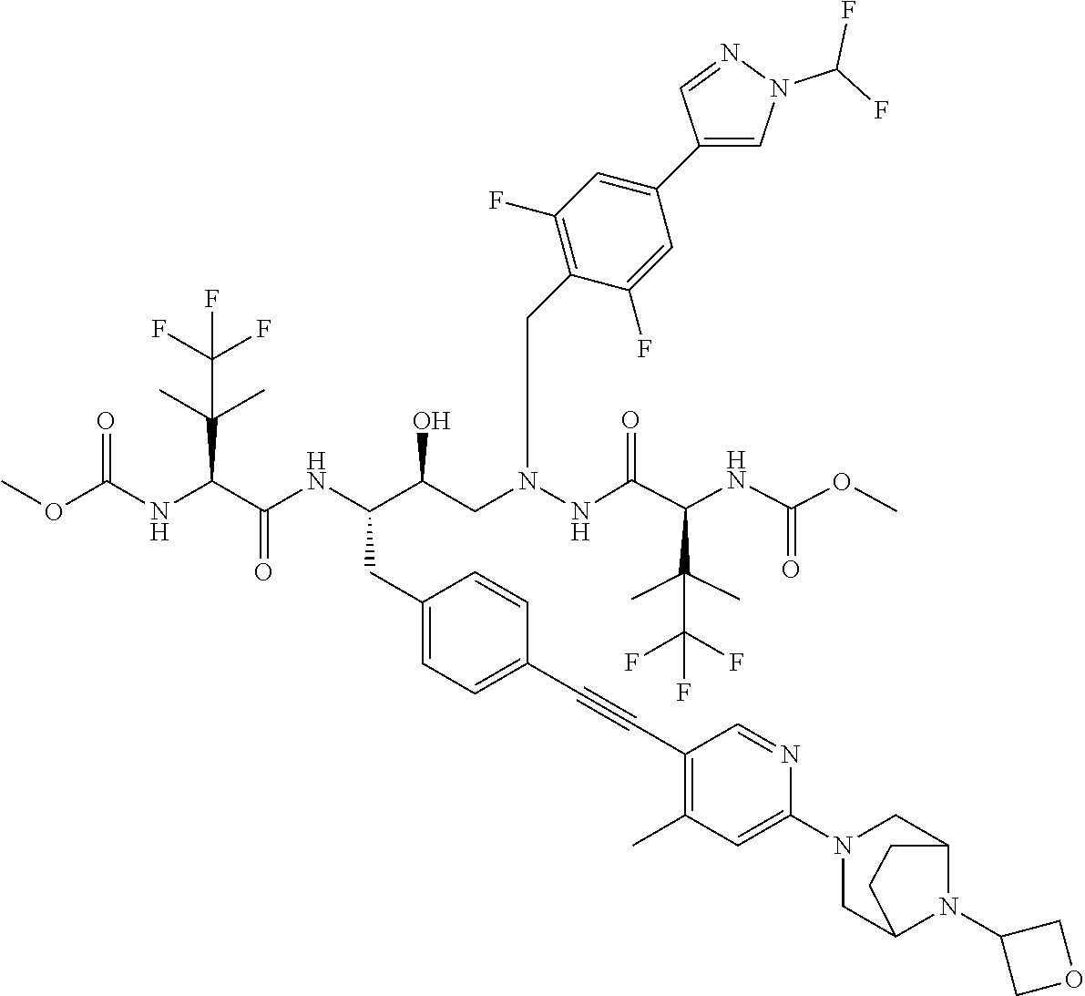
C(C(F)(F)F)(C)(C(C(=O)NN(CC(C(CC1=CC=C(C#CC2=C(C)C=C(N3CC4N(C5COC5)C(C3)CC4)N=C2)C=C1)NC(C(C(C)(C)C(F)(F)F)NC(OC)=O)=O)O)CC1=C(F)C=C(C2=CN(C(F)F)N=C2)C=C1F)NC(=O)OC)C
